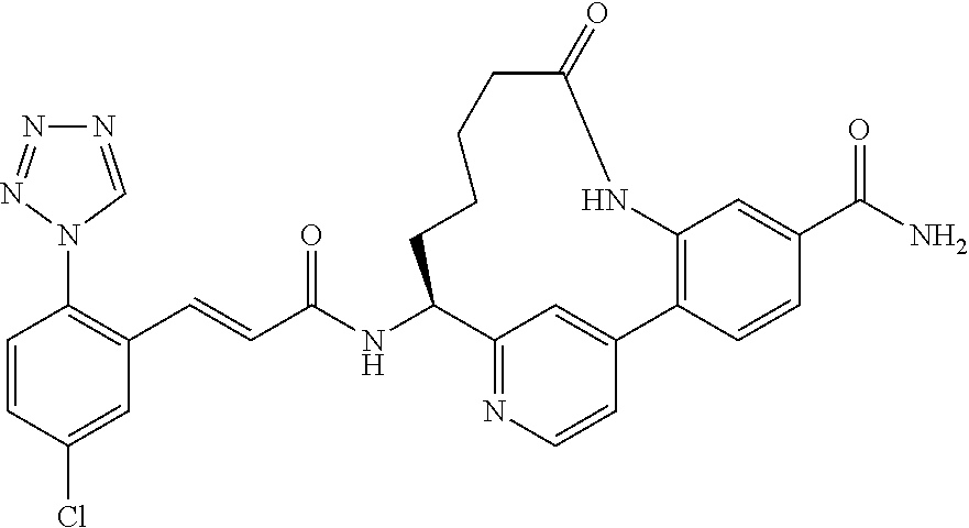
N1=CN(C2=C(C=CC(NC3CCCCC(=O)NC4=C(C=CC(C(N)=O)=C4)C4=CC3=NC=C4)=O)C=C(Cl)C=C2)N=N1
